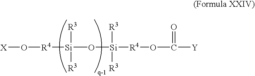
[X]O[R4][Si](O[Si]([R4]OC([Y])=O)([R3])[R3])([R3])[R3]
